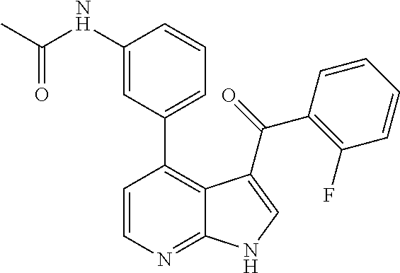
C1(NC(C)=O)=CC(C2=C3C(=NC=C2)NC=C3C(=O)C2=C(F)C=CC=C2)=CC=C1
